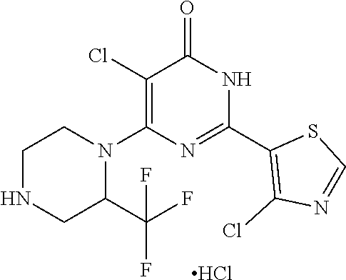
C1(Cl)=C(N2CCNCC2C(F)(F)F)N=C(C2=C(Cl)N=CS2)NC1=O.Cl
